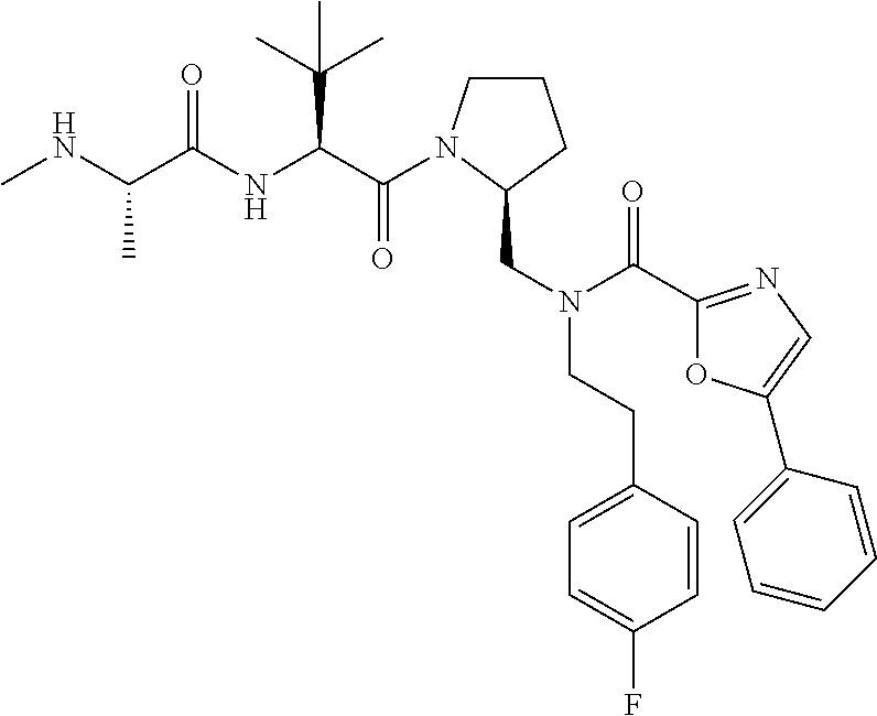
C(C(NC(C(NC)C)=O)C(C)(C)C)(=O)N1CCCC1CN(CCC1=CC=C(F)C=C1)C(=O)C1=NC=C(C2=CC=CC=C2)O1
